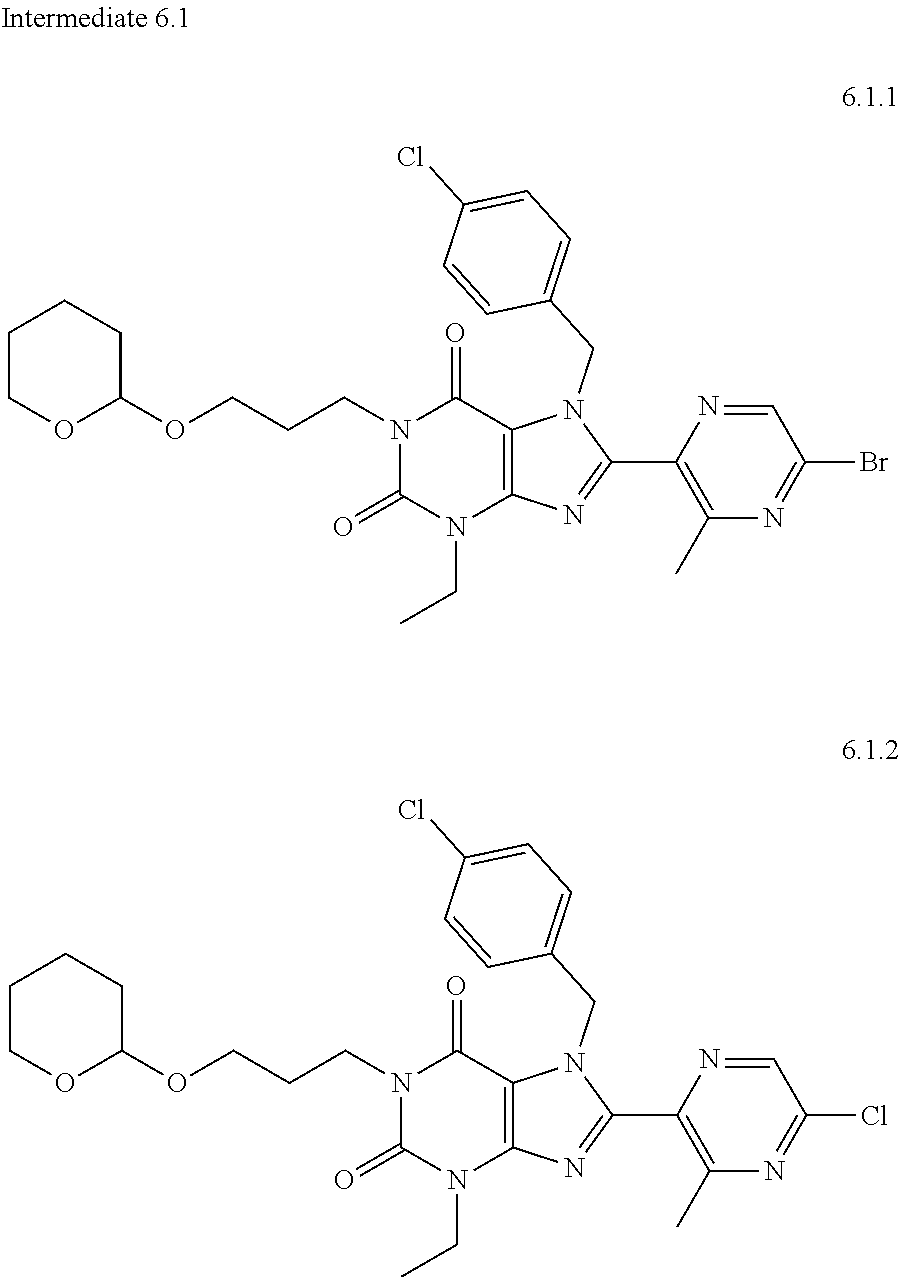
N1(CCCOC2CCCCO2)C(=O)N(CC)C2=C(C1=O)N(CC1=CC=C(Cl)C=C1)C(C1=C(C)N=C(Br)C=N1)=N2.N1(CCCOC2CCCCO2)C(=O)N(CC)C2=C(C1=O)N(CC1=CC=C(Cl)C=C1)C(C1=C(C)N=C(Cl)C=N1)=N2
